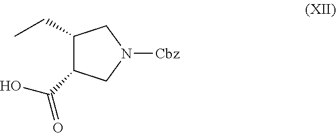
C1(CC)C(C(O)=O)CN([Cbz])C1
